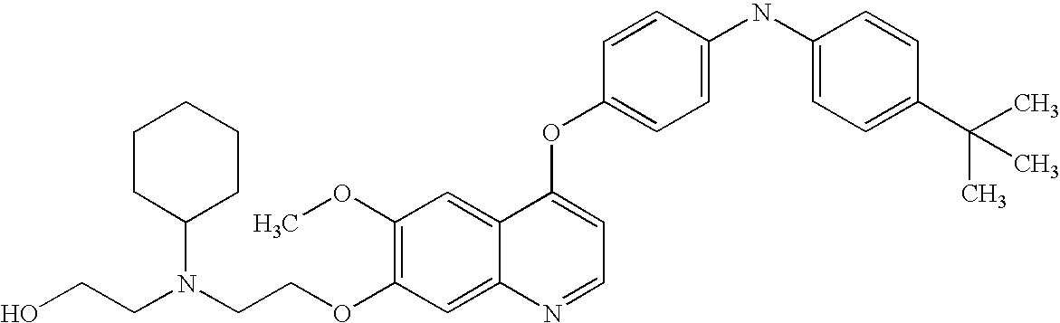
C1(OC)=C(OCCN(CCO)C2CCCCC2)C=C2C(=C1)C(OC1=CC=C(NC3=CC=C(C(C)(C)C)C=C3)C=C1)=CC=N2
